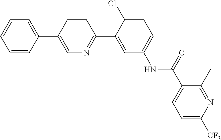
C1=CC(C2=CC=CC=C2)=CN=C1C1=CC(NC(C2=CC=C([CF3])N=C2C)=O)=CC=C1Cl
